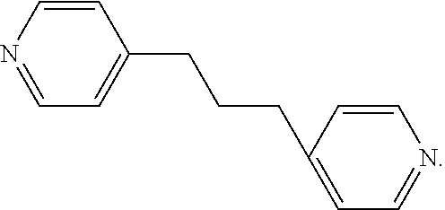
C1=CN=CC=C1CCCC1=CC=NC=C1
